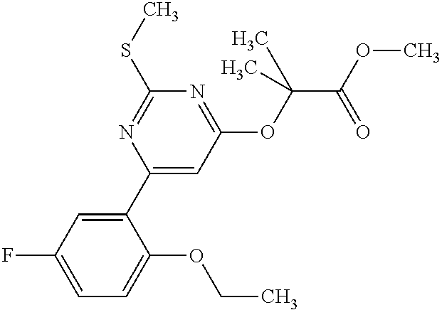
C1(F)=CC=C(OCC)C(C2=CC(OC(C(OC)=O)(C)C)=NC(SC)=N2)=C1
